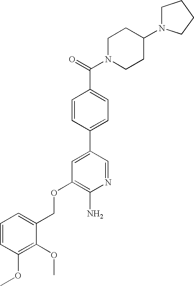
C(OC1=C(N)N=CC(C2=CC=C(C(=O)N3CCC(N4CCCC4)CC3)C=C2)=C1)C1=CC=CC(OC)=C1OC
